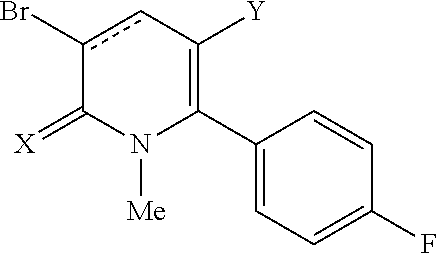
C1(C2=C([Y])cc(Br)C(=[X])N2[Me])=CC=C(F)C=C1
